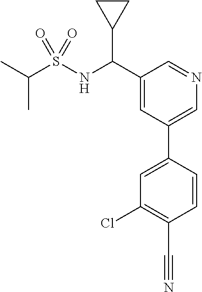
C1(C(NS(C(C)C)(=O)=O)C2CC2)=CC(C2=CC(Cl)=C(C#N)C=C2)=CN=C1
